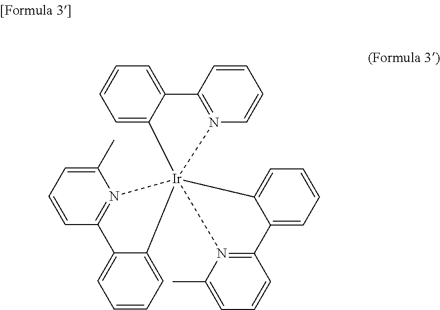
C1=CC=C2C(=C1)[Ir]13(N4=C2C=CC=C4)(N2=C(C=CC=C2C)C2=CC=CC=C21)N1=C(C=CC=C1C)C1=CC=CC=C31
